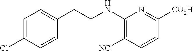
N(C1=C([NC])C=CC([CO2H])=N1)CCC1=CC=C(Cl)C=C1
